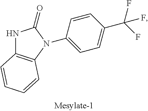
N1C2=C(N(C3=CC=C(C(F)(F)F)C=C3)C1=O)C=CC=C2
